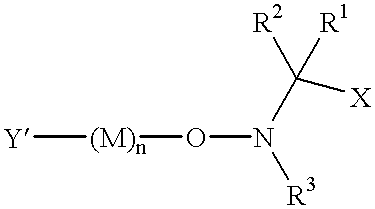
[Y][(M)n]ON([R3])C([R2])([R1])[X]
